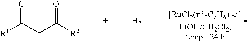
[R1]C(CC([R2])=O)=O.[H2]
